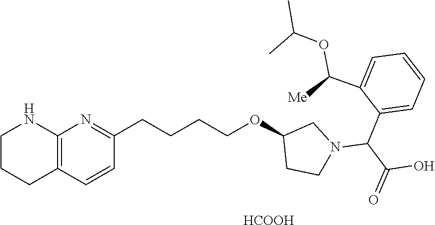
C1=CC2=C(N=C1CCCCOC1CCN(C(C3=CC=CC=C3C(OC(C)C)[Me])C(O)=O)C1)NCCC2.[HCOOH]
